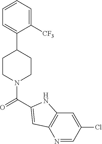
C1=C(C2CCN(C(=O)C3=CC4=C(C=C(Cl)C=N4)N3)CC2)C([CF3])=CC=C1
